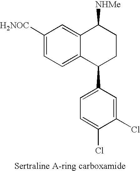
C1([H2NOC])=CC=C2C(=C1)C([NHMe])CCC2C1=CC=C(Cl)C(Cl)=C1
